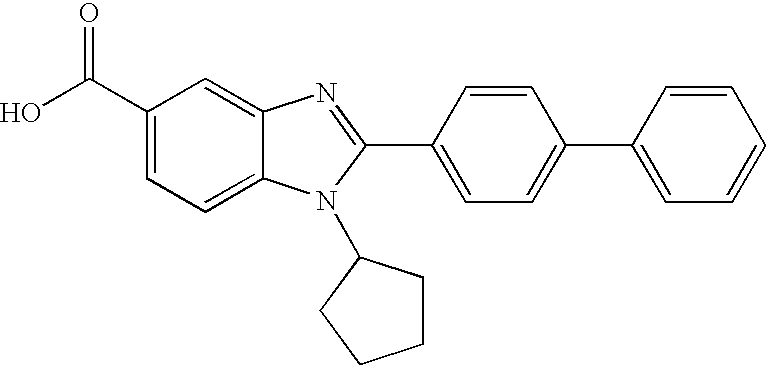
C1(C(O)=O)=CC=C2C(=C1)N=C(C1=CC=C(C3=CC=CC=C3)C=C1)N2C1CCCC1
